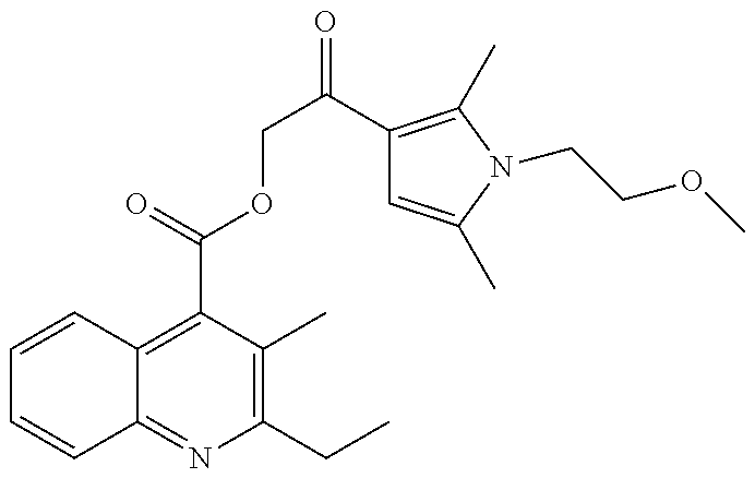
C1=CC2=C(C(=O)OCC(=O)C3=C(C)N(CCOC)C(C)=C3)C(C)=C(CC)N=C2C=C1
